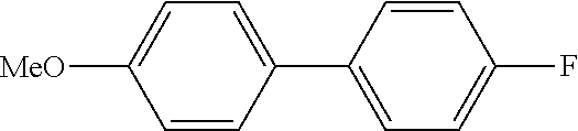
C1=C(C2=CC=C(F)C=C2)C=CC([MeO])=C1
